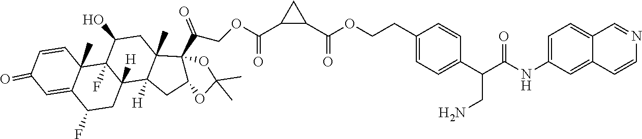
C1(C(=O)OCC(C23C4(C)C([H])(C5([H])CC(F)C6=CC(=O)C=CC6(C)C5(F)C(O)C4)CC2OC(C)(C)O3)=O)CC1C(OCCC1=CC=C(C(C(NC2=CC=C3C(=C2)C=CN=C3)=O)CN)C=C1)=O
